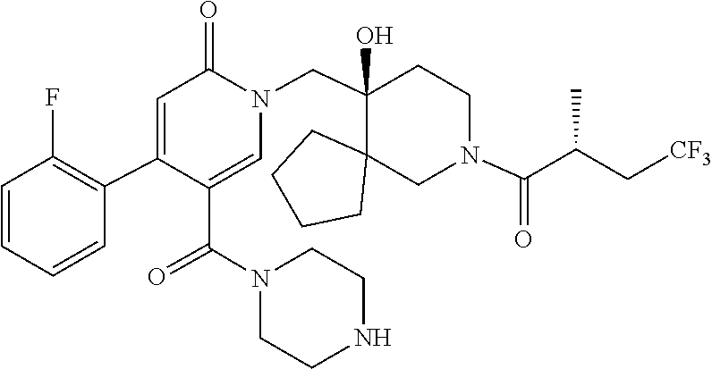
C1CNCCN1C(C1=CN(CC2(O)C3(CCCC3)CN(C(=O)C(C[CF3])C)CC2)C(=O)C=C1C1=C(F)C=CC=C1)=O
